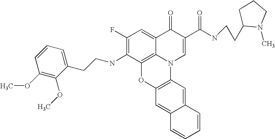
C1(F)=C(NCCC2=CC=CC(OC)=C2OC)C2=C3C(=C1)C(=O)C(C(NCCC1N(C)CCC1)=O)=CN3C1=C(O2)C=C2C(=C1)C=CC=C2
